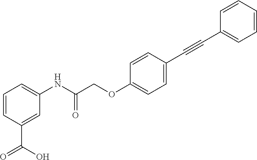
C1=CC(C(O)=O)=CC(NC(COC2=CC=C(C#CC3=CC=CC=C3)C=C2)=O)=C1
